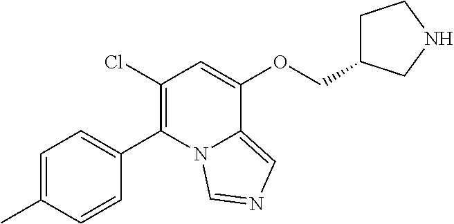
C1=C(C)C=CC(C2=C(Cl)C=C(OCC3CCNC3)C3=CN=CN23)=C1
